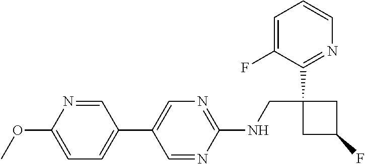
C1(C2=CN=C(NCC3(C4=NC=CC=C4F)CC(F)C3)N=C2)=CC=C(OC)N=C1
